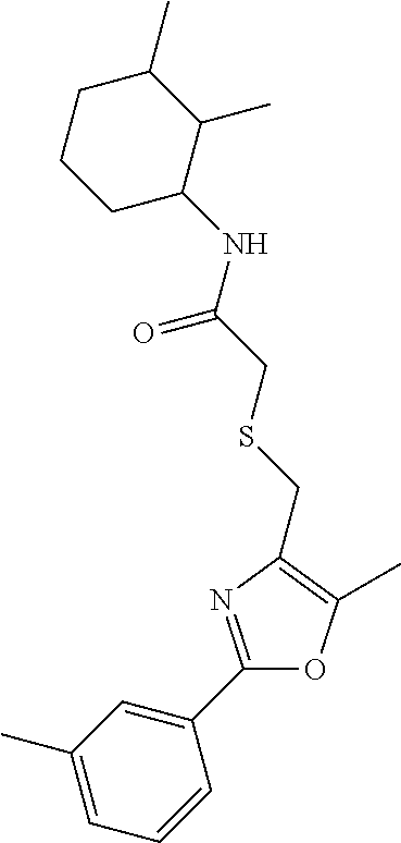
C1(C)=CC=CC(C2=NC(CSCC(NC3C(C)C(C)CCC3)=O)=C(C)O2)=C1
